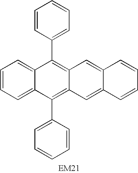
C1=CC=C2C(=C1)C(C1=CC=CC=C1)=C1C(=C2C2=CC=CC=C2)C=C2C(=C1)C=CC=C2
